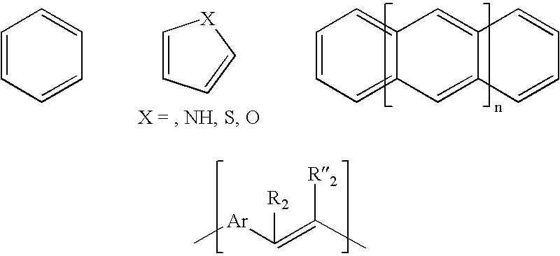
C1=C[X]C=C1.C1=CC=C2C(=C1)C=C1C(=C2)C=CC=C1.C1=CC=CC=C1.C[Ar]C(=C(C)[R2])[R2]
